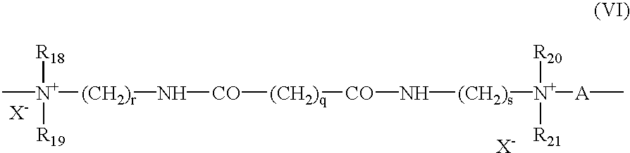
C[N+]([R18])([R19])[(CH2)r]N[CO][(CH2)q][CO]N[(CH2)s][N+]([R20])([R21])[A]C.[X-].[X-]
